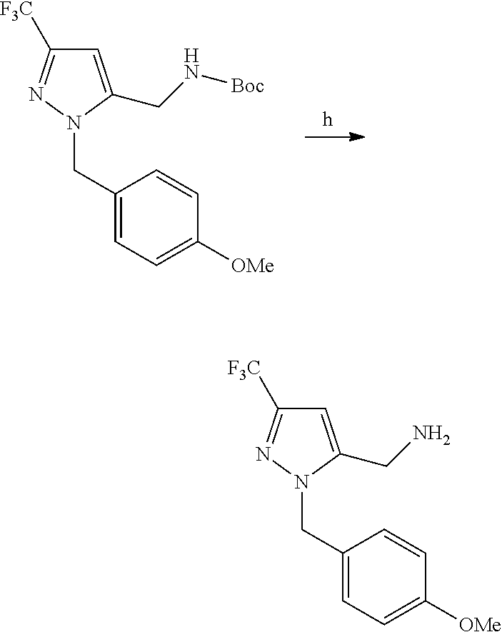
C1=C(CN[Boc])N(CC2=CC=C([OMe])C=C2)N=C1[F3C].C1=C(CN)N(CC2=CC=C([OMe])C=C2)N=C1[F3C]
